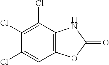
C12=C(OC(=O)N1)C=C(Cl)C(Cl)=C2Cl
